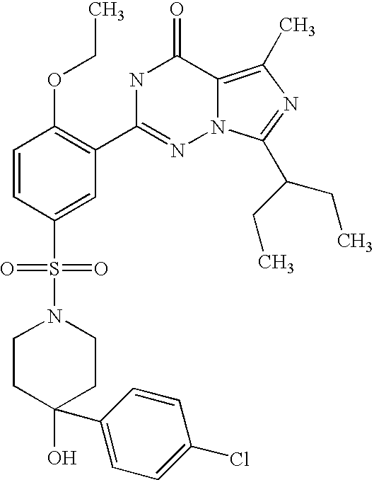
C1=CC(S(N2CCC(O)(C3=CC=C(Cl)C=C3)CC2)(=O)=O)=CC(C2=NN3C(=C(C)N=C3C(CC)CC)C(=O)N2)=C1OCC
